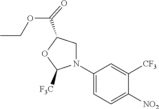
C1(N2CC(C(=O)OCC)OC2[F3C])=CC=C([NO2])C([CF3])=C1
